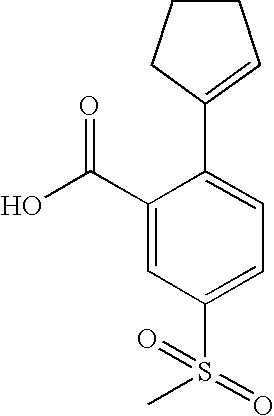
C1(C(O)=O)=CC(S(=O)(C)=O)=CC=C1C1=CCCC1
